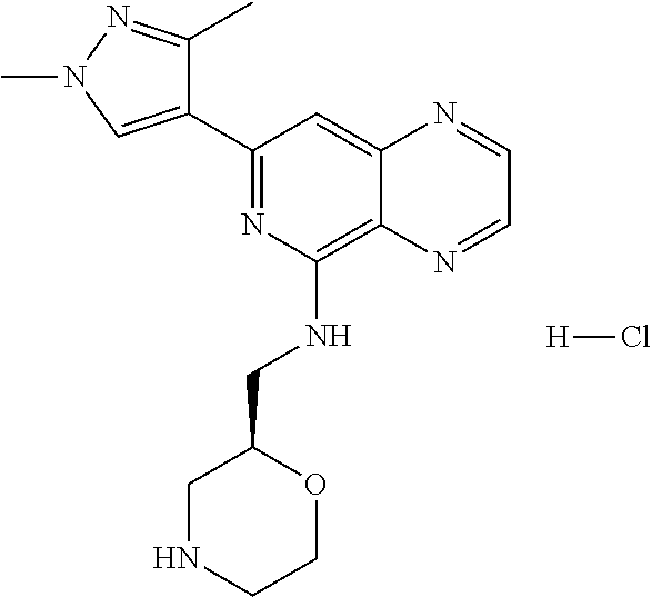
C1(C2=CN(C)N=C2C)=NC(NCC2CNCCO2)=C2C(=C1)N=CC=N2.[H]Cl
